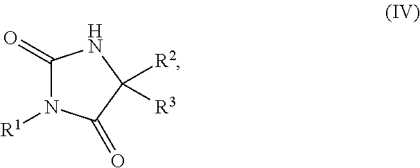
C1(=O)N([R1])C(=O)C([R2])([R3])N1
